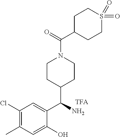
C1(Cl)=C(C)C=C(O)C(C(N)C2CCN(C(=O)C3CCS(=O)(=O)CC3)CC2)=C1
